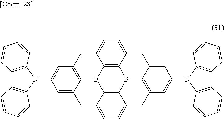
C1=C(N2C3=C(C4=C2C=CC=C4)C=CC=C3)C=C(C)C(B2C3=C(B(C4=C(C)C=C(N5C6=C(C7=C5C=CC=C7)C=CC=C6)C=C4C)C4C2C=CC=C4)C=CC=C3)=C1C
